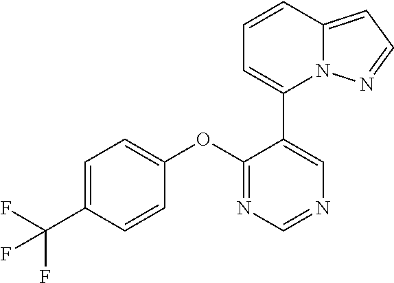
C1=C(C(F)(F)F)C=CC(OC2=NC=NC=C2C2=CC=CC3=CC=NN23)=C1
